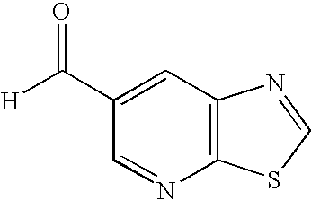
C1(C([H])=O)=CC2=C(N=C1)SC=N2
